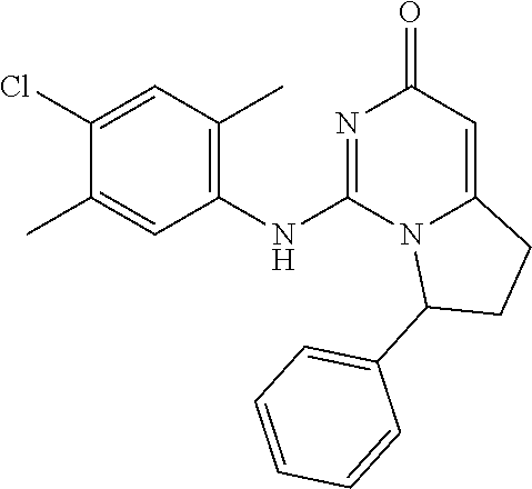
C1=C(C)C(Cl)=CC(C)=C1NC1=NC(=O)C=C2N1C(C1=CC=CC=C1)CC2
